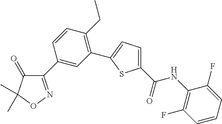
C1(C2=CC(C3=CC=C(C(=O)NC4=C(F)C=CC=C4F)S3)=C(CC)C=C2)=NOC(C)(C)C1=O
